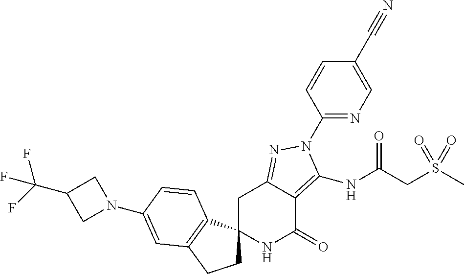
N1(C2=CC3=C(C4(CC3)NC(=O)C3=C(NC(=O)CS(C)(=O)=O)N(C5=NC=C(C#N)C=C5)N=C3C4)C=C2)CC(C(F)(F)F)C1
